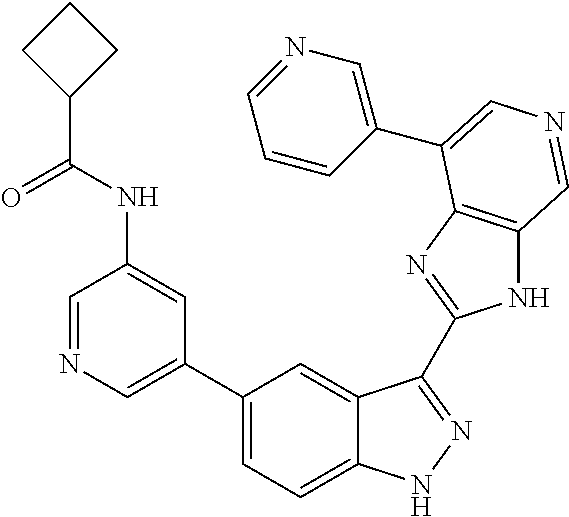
C1(C2=CN=CC(NC(C3CCC3)=O)=C2)=CC=C2C(=C1)C(C1=NC3=C(N1)C=NC=C3C1=CN=CC=C1)=NN2
